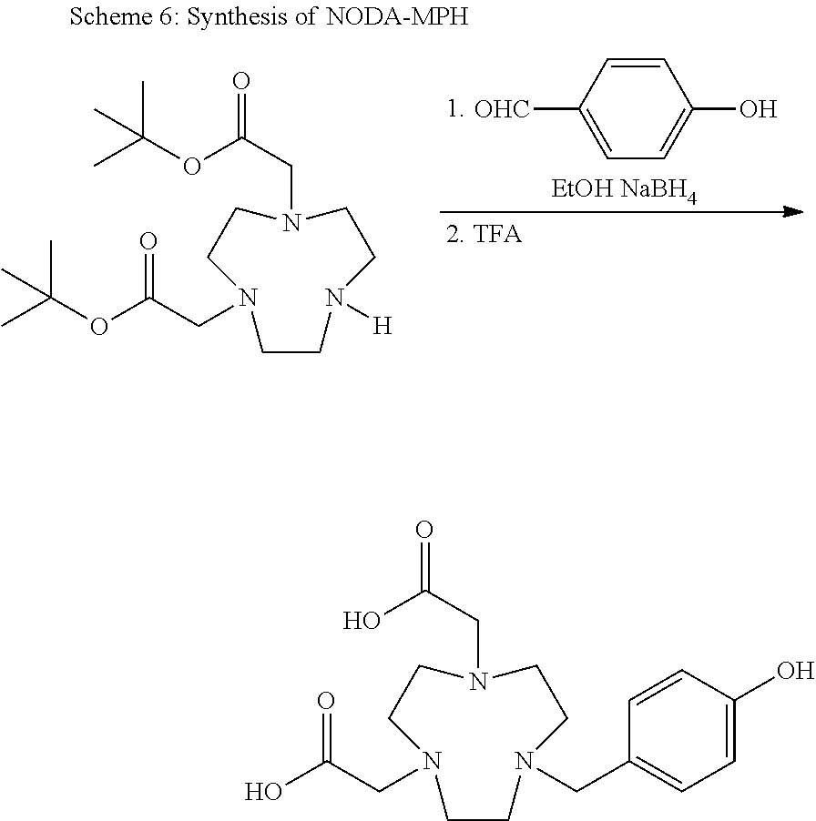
N1(CC(=O)O)CCN(CC(O)=O)CCN(CC2=CC=C(O)C=C2)CC1.OC1=CC=C([OHC])C=C1.[EtOH NaBH4].N1(CC(=O)OC(C)(C)C)CCN(CC(OC(C)(C)C)=O)CCN([H])CC1
